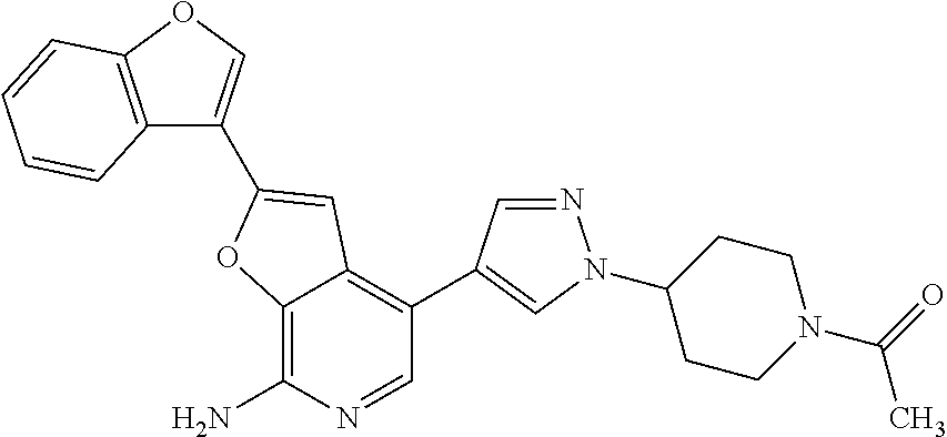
C12=C(N)N=CC(C3=CN(C4CCN(C(=O)C)CC4)N=C3)=C1C=C(C1=COC3=C1C=CC=C3)O2
